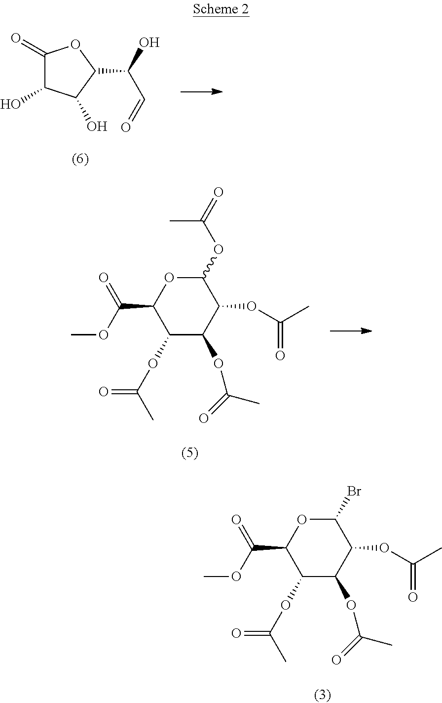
C1(=O)C(O)C(O)C(C(O)C=O)O1.C1(OC(C)=O)C(OC(C)=O)C(OC(C)=O)C(OC(=O)C)OC1C(OC)=O.C1(OC(C)=O)C(OC(C)=O)C(OC(C)=O)C(Br)OC1C(OC)=O
